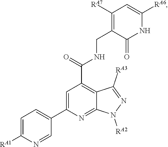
C1=C([RA1])N=CC(C2=CC(C(=O)NCC3=C([RA7])C=C([RA6])NC3=O)=C3C(=N2)N([RA2])N=C3[RA3])=C1
